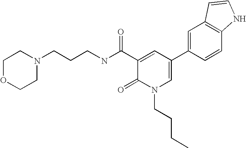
N1(CCCNC(C2=CC(C3=CC4=C(C=C3)NC=C4)=CN(CCCC)C2=O)=O)CCOCC1
